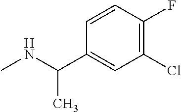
N(C)C(C)C1=CC(Cl)=C(F)C=C1
